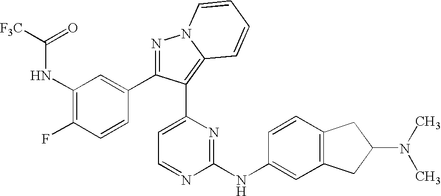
[F3C]C(=O)NC1=C(F)C=CC(C2=NN3C(=C2C2=CC=NC(NC4=CC5=C(C=C4)CC(N(C)C)C5)=N2)C=CC=C3)=C1
